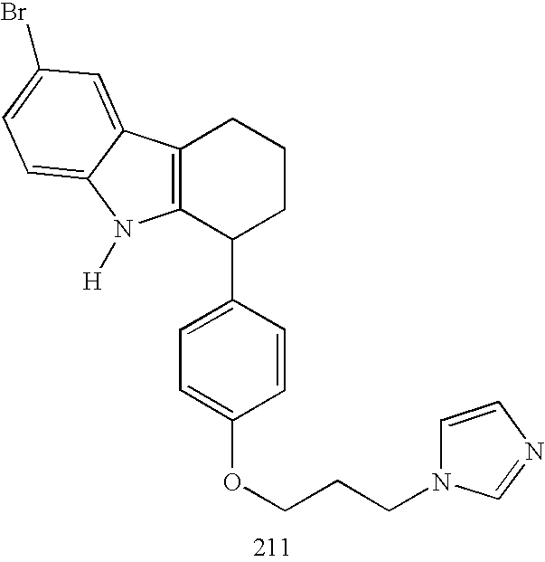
C12=C(C(C3=CC=C(OCCCN4C=CN=C4)C=C3)CCC1)N([H])C1=CC=C(Br)C=C21
